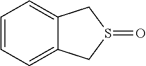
C1=CC=C2C(=C1)CS(=O)C2
